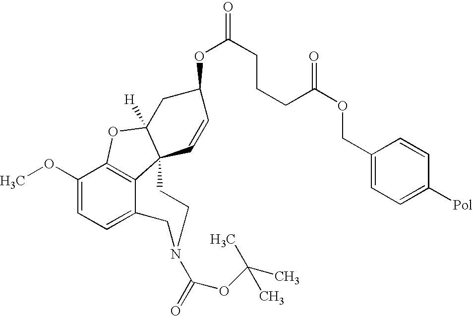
C12=C3C(OC)=CC=C1CN(C(=O)OC(C)(C)C)CCC21C([H])(O3)CC(OC(=O)CCCC(OCC2=CC=C([Pol])C=C2)=O)C=C1
